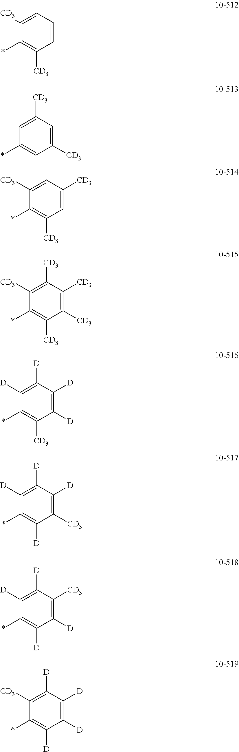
C1([CD3])=CC=CC([CD3])=C1*.C1=C([CD3])C=C([CD3])C=C1*.C1([CD3])=CC([CD3])=CC([CD3])=C1*.C1([CD3])=C([CD3])C([CD3])=C([CD3])C([CD3])=C1*.C1([D])=C([D])C([D])=C([D])C([CD3])=C1*.C1([D])=C([D])C([D])=C([CD3])C([D])=C1*.C1([D])=C([D])C([CD3])=C([D])C([D])=C1*.C1([CD3])=C([D])C([D])=C([D])C([D])=C1*
